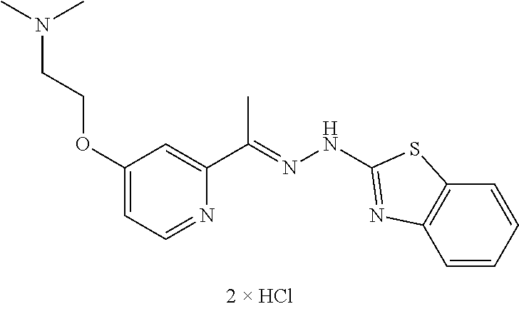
C(=NNC1=NC2=C(C=CC=C2)S1)(C)C1=CC(OCCN(C)C)=CC=N1
